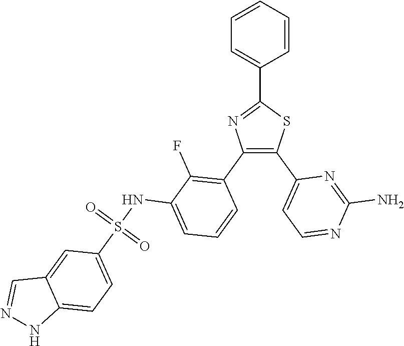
C1=CC=CC=C1C1=NC(C2=C(F)C(NS(C3=CC=C4C(=C3)C=NN4)(=O)=O)=CC=C2)=C(C2=CC=NC(N)=N2)S1
